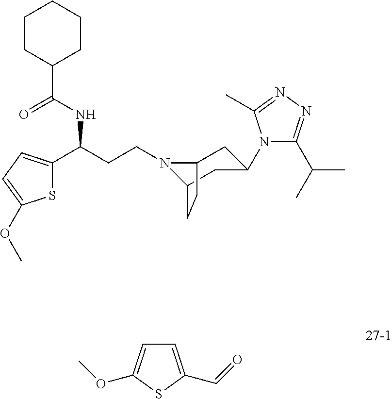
N1(CCC(C2=CC=C(OC)S2)NC(C2CCCCC2)=O)C2CC(N3C(C(C)C)=NN=C3C)CC1CC2.C1=C(C=O)SC(OC)=C1
